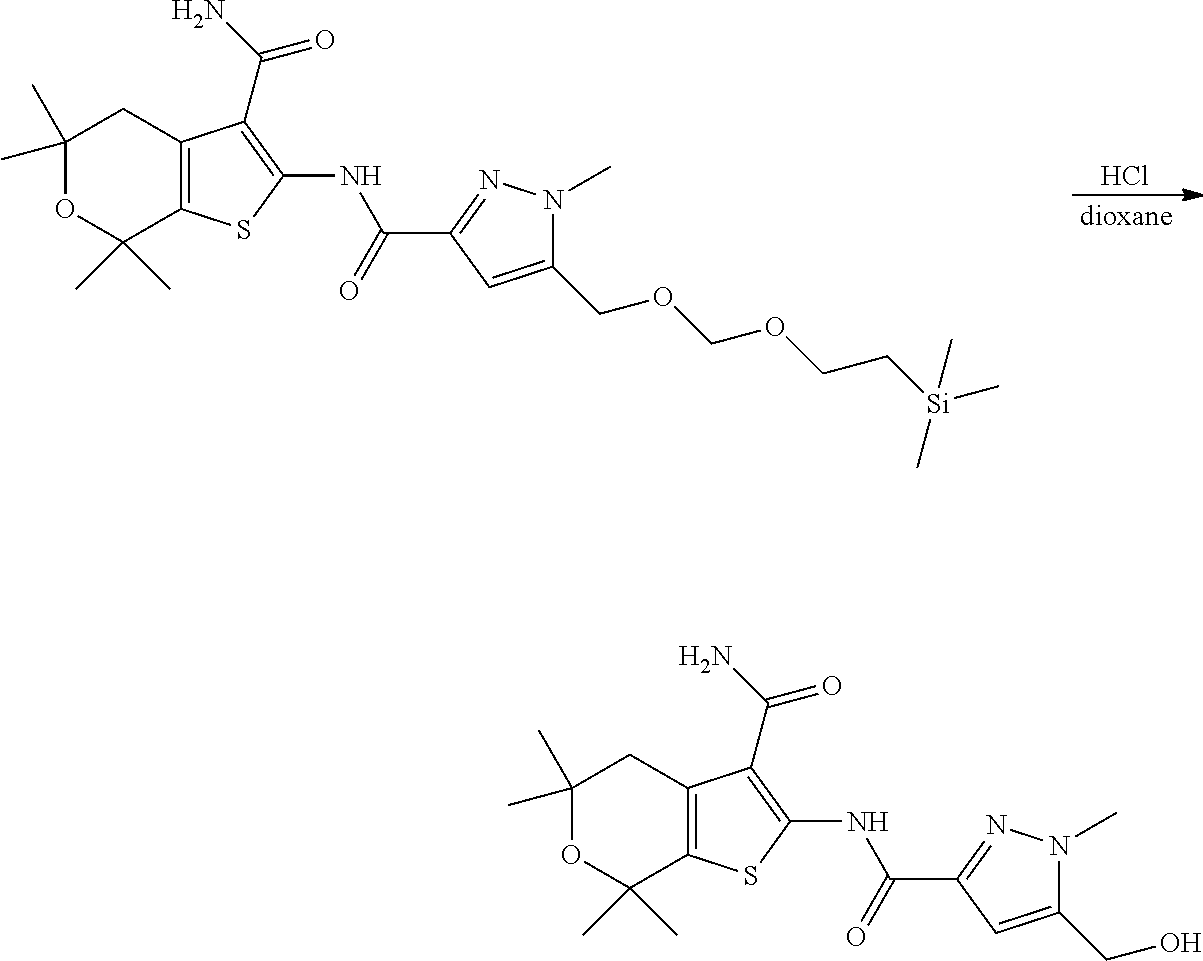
Cl.[dioxane].C12=C(SC(NC(C3=NN(C)C(COCOCC[Si](C)(C)C)=C3)=O)=C1C(=O)N)C(C)(C)OC(C)(C)C2.C12=C(SC(NC(C3=NN(C)C(CO)=C3)=O)=C1C(=O)N)C(C)(C)OC(C)(C)C2
